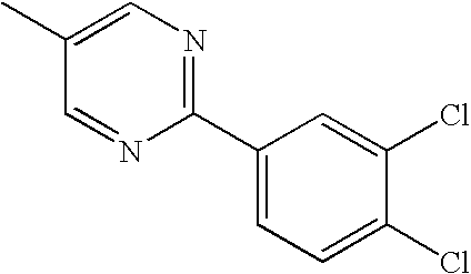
C1=NC(C2=CC=C(Cl)C(Cl)=C2)=NC=C1C
